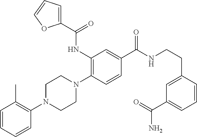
C1=CC=CC(N2CCN(C3=C(NC(C4=CC=CO4)=O)C=C(C(NCCC4=CC(C(N)=O)=CC=C4)=O)C=C3)CC2)=C1C
